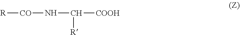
C([R])(N[CO][R])[COOH]
